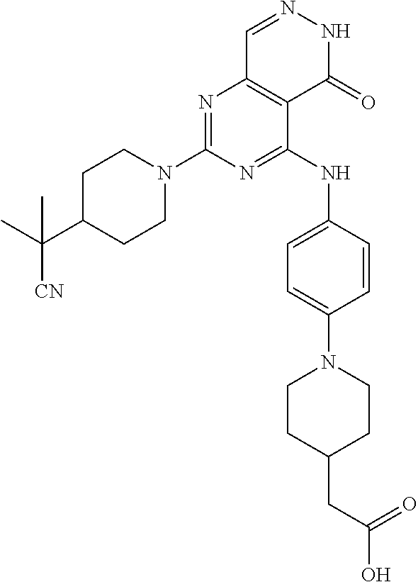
N1=C(N2CCC(C(C)([CN])C)CC2)N=C(NC2=CC=C(N3CCC(CC(=O)O)CC3)C=C2)C2=C1C=NNC2=O
